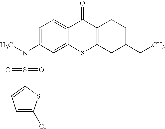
C1=C(N(S(C2=CC=C(Cl)S2)(=O)=O)C)C=C2C(=C1)C(=O)C1=C(S2)CC(CC)CC1
